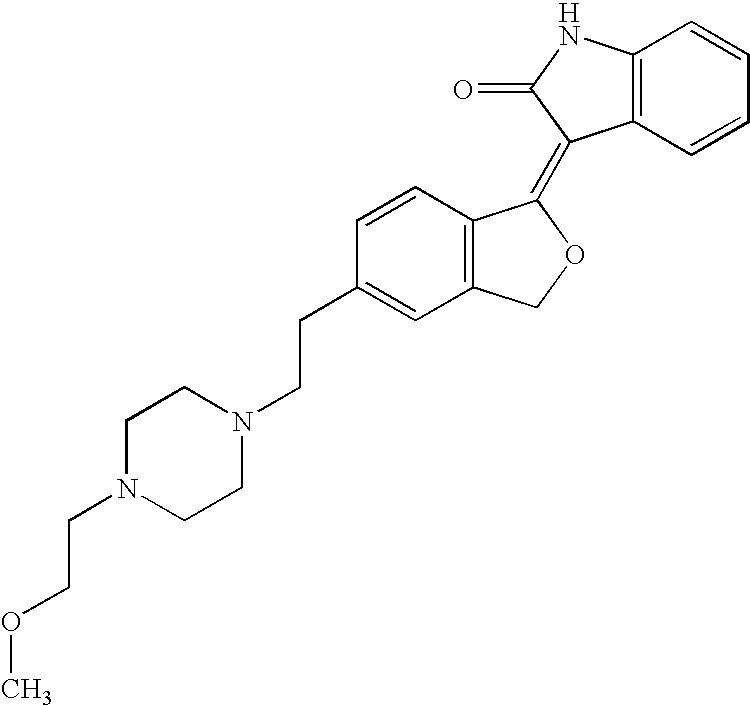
C1=CC(CCN2CCN(CCOC)CC2)=CC2=C1C(=C1C3=C(NC1=O)C=CC=C3)OC2
